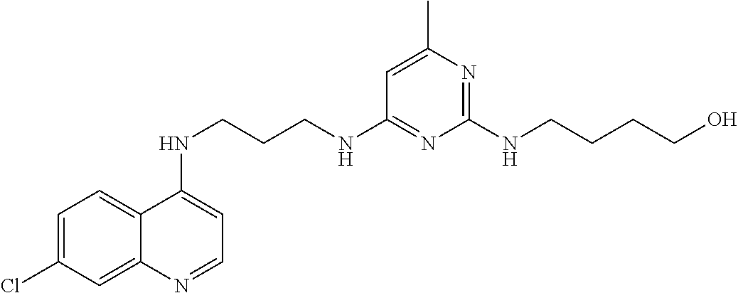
C12=CC=C(Cl)C=C1N=CC=C2NCCCNC1=NC(NCCCCO)=NC(C)=C1
